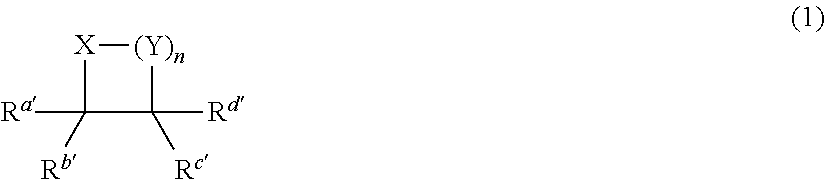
[X]1C([Ra])([Rb])C([Rd])([Rc])[(Y)n]1
